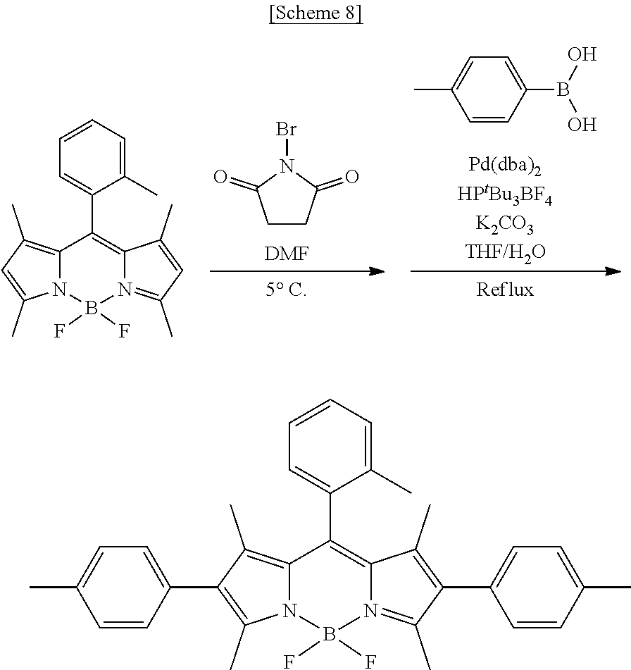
C1CC(=O)N(Br)C1=O.[DMF].C1=CC(B(O)O)=CC=C1C.C12=C(C)C=C(C)N1B(F)(F)N1=C(C)C=C(C)C1=C2C1=CC=CC=C1C.C12=C(C)C(C3=CC=C(C)C=C3)=C(C)N1B(F)(F)N1=C(C)C(C3=CC=C(C)C=C3)=C(C)C1=C2C1=CC=CC=C1C
